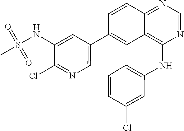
C1(NS(C)(=O)=O)=CC(C2=CC3=C(NC4=CC=CC(Cl)=C4)N=CN=C3C=C2)=CN=C1Cl
